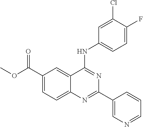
C1(C(OC)=O)=CC=C2C(=C1)C(NC1=CC=C(F)C(Cl)=C1)=NC(C1=CN=CC=C1)=N2
